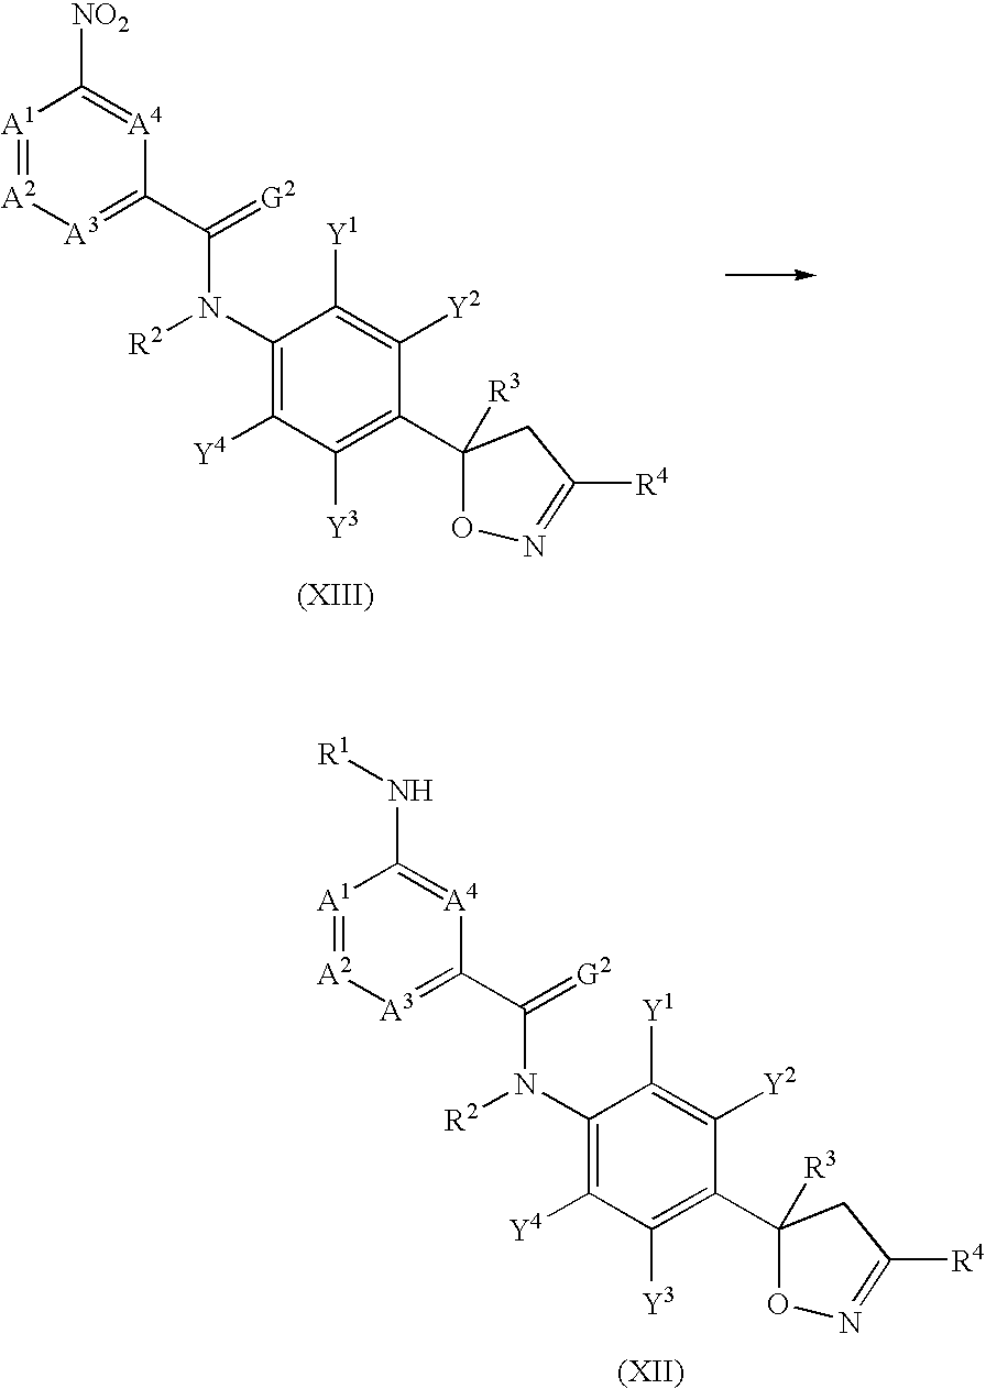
[A1]1=[A2][A3]=C(C(=[G2])N(C2=C([Y4])C([Y3])=C(C3([R3])ON=C([R4])C3)C([Y2])=C2[Y1])[R2])[A4]=C1N[R1].[A1]1=[A2][A3]=C(C(=[G2])N(C2=C([Y4])C([Y3])=C(C3([R3])ON=C([R4])C3)C([Y2])=C2[Y1])[R2])[A4]=C1[NO2]
